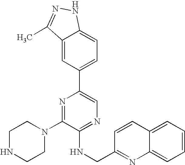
C1(N2CCNCC2)=NC(C2=CC=C3C(=C2)C(C)=NN3)=CN=C1NCC1=NC2=CC=CC=C2C=C1
